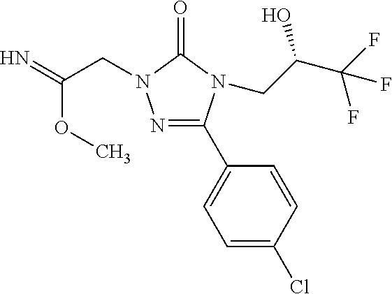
N1=C(C2=CC=C(Cl)C=C2)N(CC(C(F)(F)F)O)C(=O)N1CC(=N)OC
